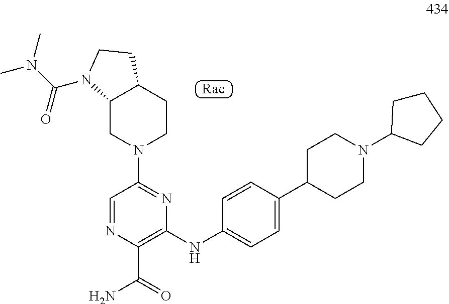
C12CN(C3=NC(NC4=CC=C(C5CCN(C6CCCC6)CC5)C=C4)=C(C(N)=O)N=C3)CCC1CCN2C(N(C)C)=O
